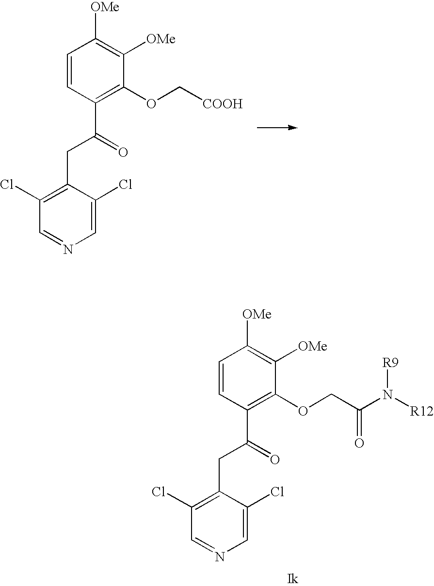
C1(CC(C2=C(OC[COOH])C([OMe])=C([OMe])C=C2)=O)=C(Cl)C=NC=C1Cl.C1(CC(C2=C(OCC(N([R12])[R9])=O)C([OMe])=C([OMe])C=C2)=O)=C(Cl)C=NC=C1Cl
